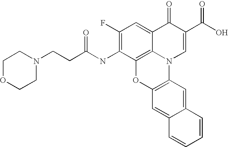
C12=C3C(=CC(F)=C1NC(CCN1CCOCC1)=O)C(=O)C(C(O)=O)=CN3C1=C(O2)C=C2C(=C1)C=CC=C2
